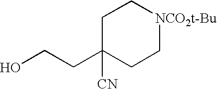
C1C(CCO)([CN])CC[NCO2t-Bu]C1
